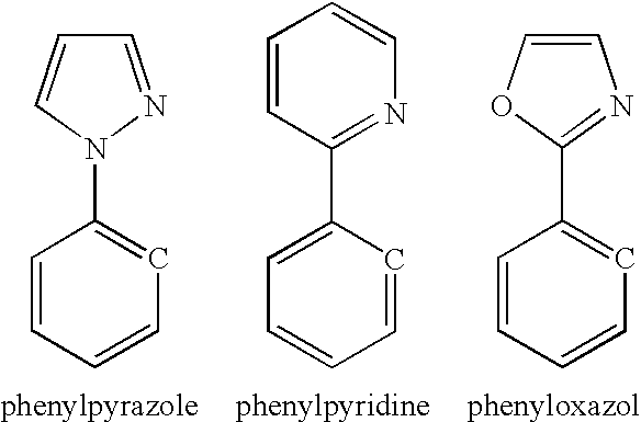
C1=NN(C2=CC=CC=C2)C=C1.C1(C2=CC=CC=C2)=NC=CC=C1.C1=COC(C2=CC=CC=C2)=N1
